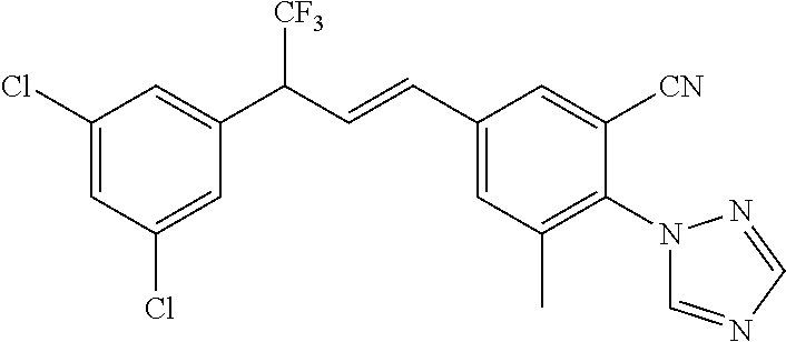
C1(Cl)=CC(C(C=CC2=CC(C)=C(N3C=NC=N3)C([CN])=C2)[CF3])=CC(Cl)=C1
